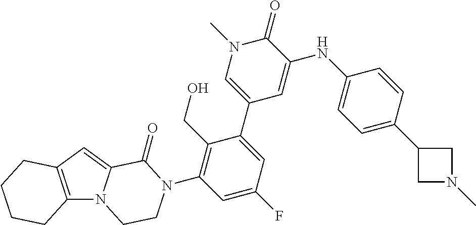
C12=C(C=C3N1CCN(C1=C(CO)C(C4=CN(C)C(=O)C(NC5=CC=C(C6CN(C)C6)C=C5)=C4)=CC(F)=C1)C3=O)CCCC2
